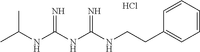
C(CC1=CC=CC=C1)NC(NC(NC(C)C)=N)=N.Cl
